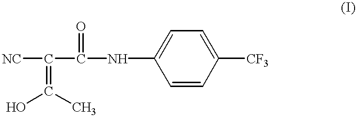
[NC]C(C(NC1=CC=C([CF3])C=C1)=O)=C(O)C
